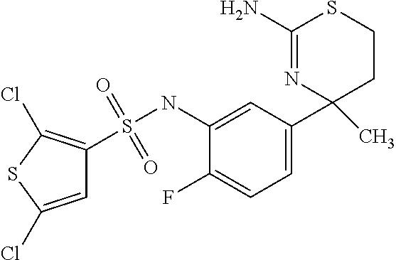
C1(NS(=O)(=O)C2=C(Cl)SC(Cl)=C2)=CC(C2(C)CCSC(N)=N2)=CC=C1F
